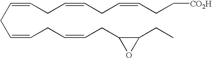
C(CC=CCC=CCC1C(CC)O1)=CCC=CCC=CCC[CO2H]
